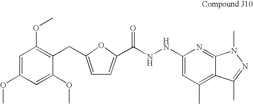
C1(OC)=CC(OC)=C(CC2=CC=C(C(=O)NNC3=CC(C)=C4C(=N3)N(C)N=C4C)O2)C(OC)=C1
